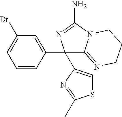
BrC1=CC=CC(C2(C3=CSC(C)=N3)C3=NCCCN3C(N)=N2)=C1
